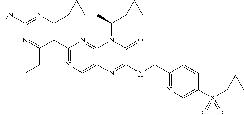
C1(C2=NC=C3C(=N2)N(C(C2CC2)C)C(=O)C(NCC2=NC=C(S(=O)(C4CC4)=O)C=C2)=N3)=C(C2CC2)N=C(N)N=C1CC
